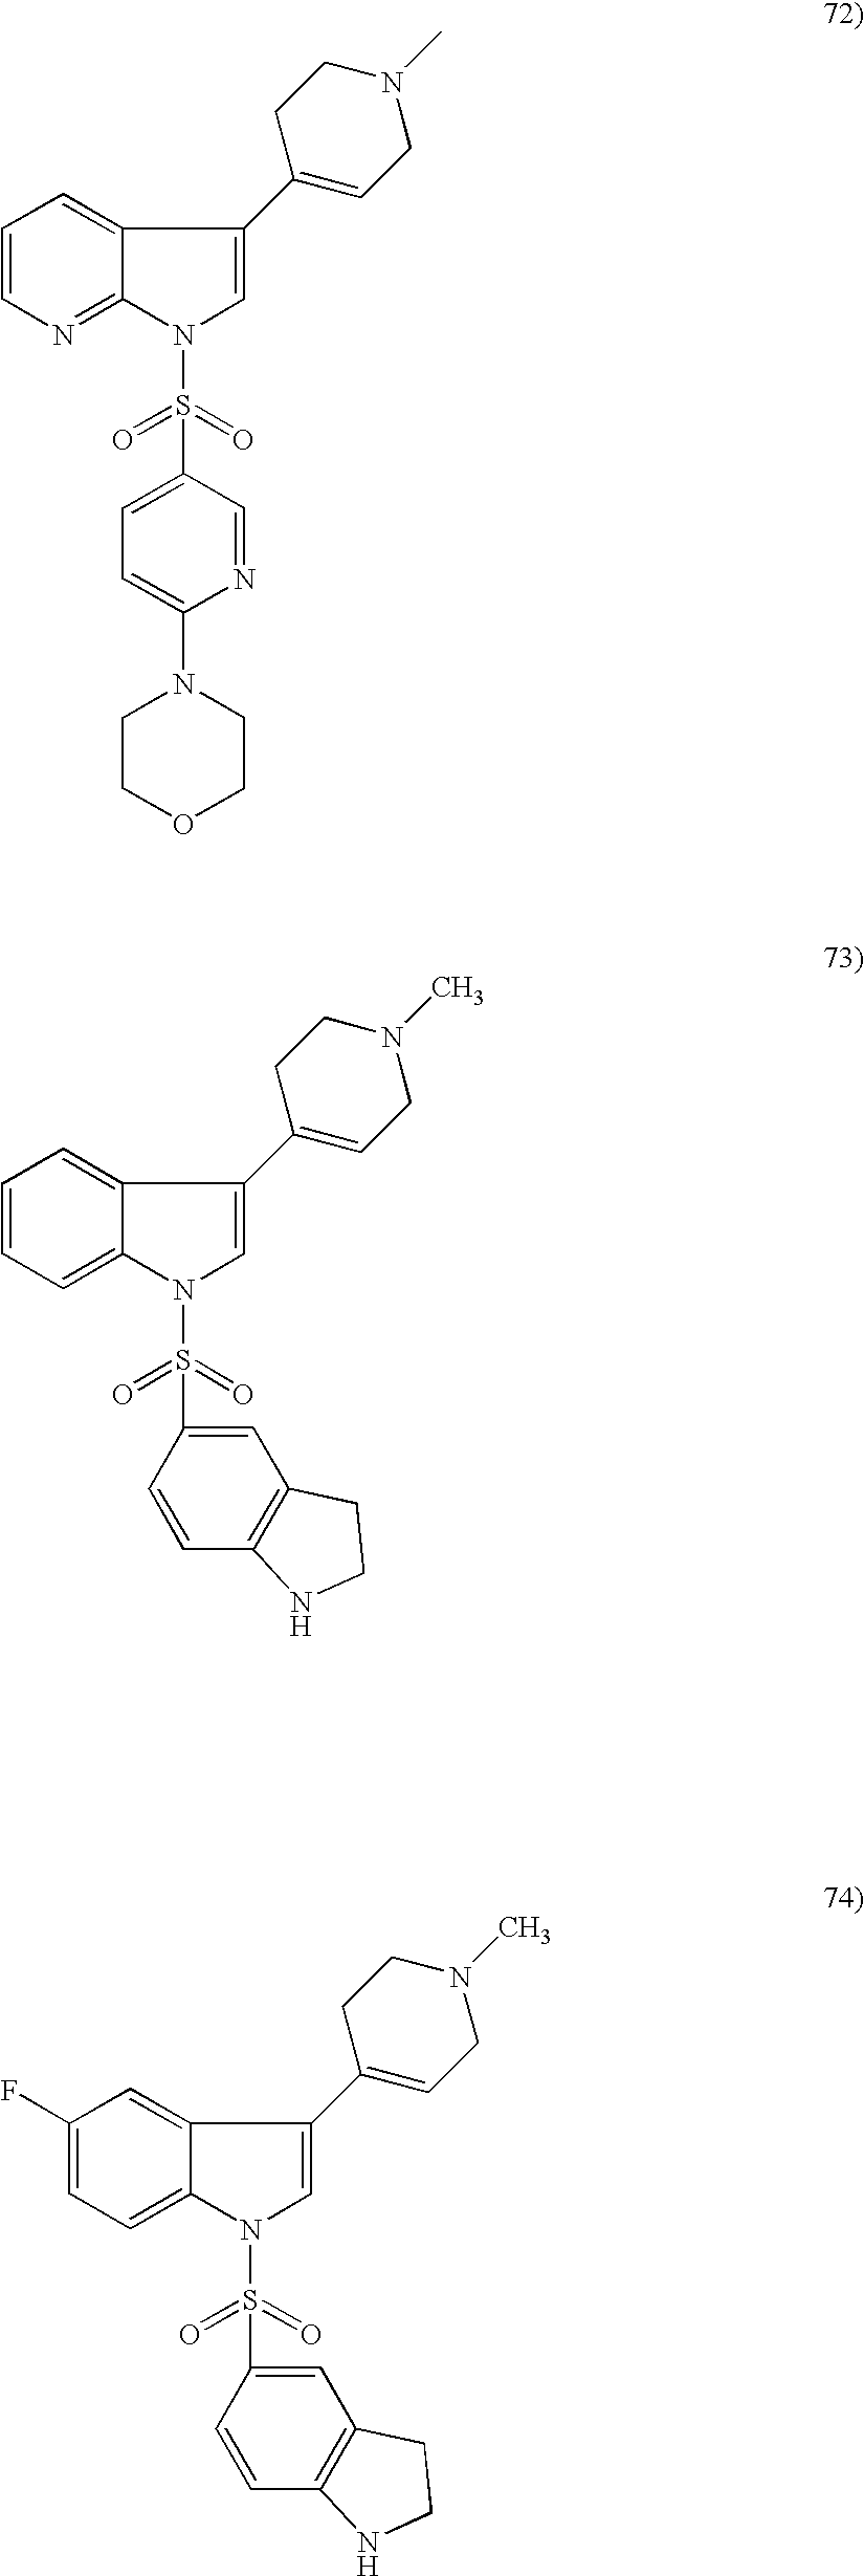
C1=CN=C2C(=C1)C(C1=CCN(C)CC1)=CN2S(=O)(=O)C1=CC=C(N2CCOCC2)N=C1.C1=CC=C2C(=C1)C(C1=CCN(C)CC1)=CN2S(=O)(=O)C1=CC2=C(C=C1)NCC2.C1(F)=CC=C2C(=C1)C(C1=CCN(C)CC1)=CN2S(=O)(=O)C1=CC2=C(C=C1)NCC2
